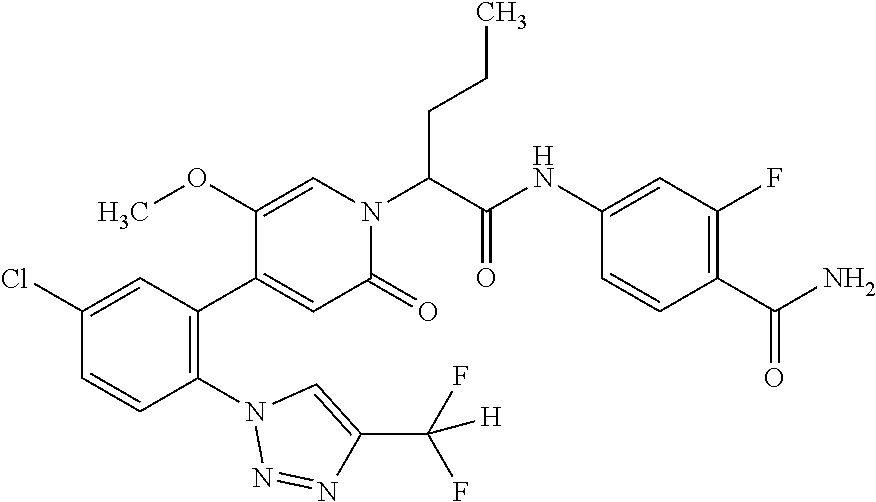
ClC1=CC(C2=CC(=O)N(C(C(NC3=CC(F)=C(C(N)=O)C=C3)=O)CCC)C=C2OC)=C(N2N=NC(C(F)(F)[H])=C2)C=C1
